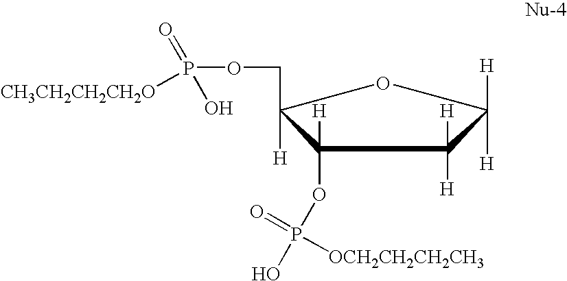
C1(OP(O)(=O)[OCH2CH2CH2CH3])([H])C([H])(COP([CH3CH2CH2CH2O])(=O)O)OC([H])([H])C1([H])[H]
